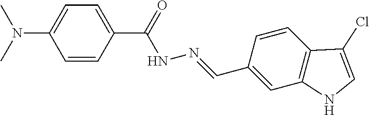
C1(C(=O)NN=CC2=CC3=C(C=C2)C(Cl)=CN3)=CC=C(N(C)C)C=C1
